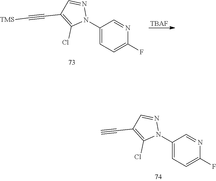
C1(N2N=CC(C#C[TMS])=C2Cl)=CC=C(F)N=C1.[TBAF].C1(N2N=CC(C#C)=C2Cl)=CC=C(F)N=C1
